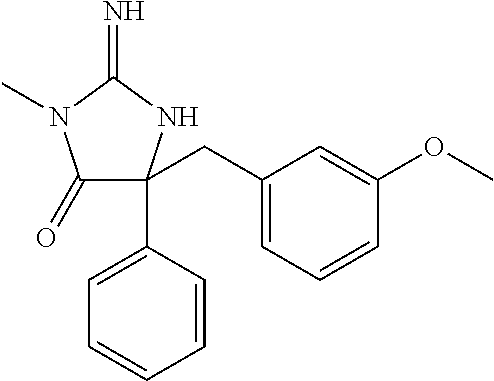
C1(=O)C(C2=CC=CC=C2)(CC2=CC=CC(OC)=C2)NC(=N)N1C
